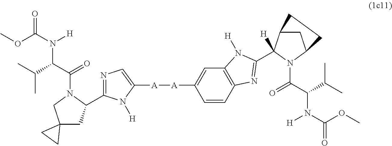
O(C(N(C(C(C)C)C(=O)N1CC2(CC1C1=NC=C([A][A]C3=CC4=C(C=C3)N=C(C3([H])C5CC(N3C(=O)C(N(C(OC)=O)[H])C(C)C)CC5)N4[H])N1[H])CC2)[H])=O)C
